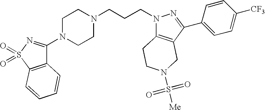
N1(C2=NS(=O)(=O)C3=C2C=CC=C3)CCN(CCCN2C3=C(C(C4=CC=C([CF3])C=C4)=N2)CN(S([Me])(=O)=O)CC3)CC1
